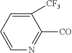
C1([CF3])=CC=CN=C1[CO]
